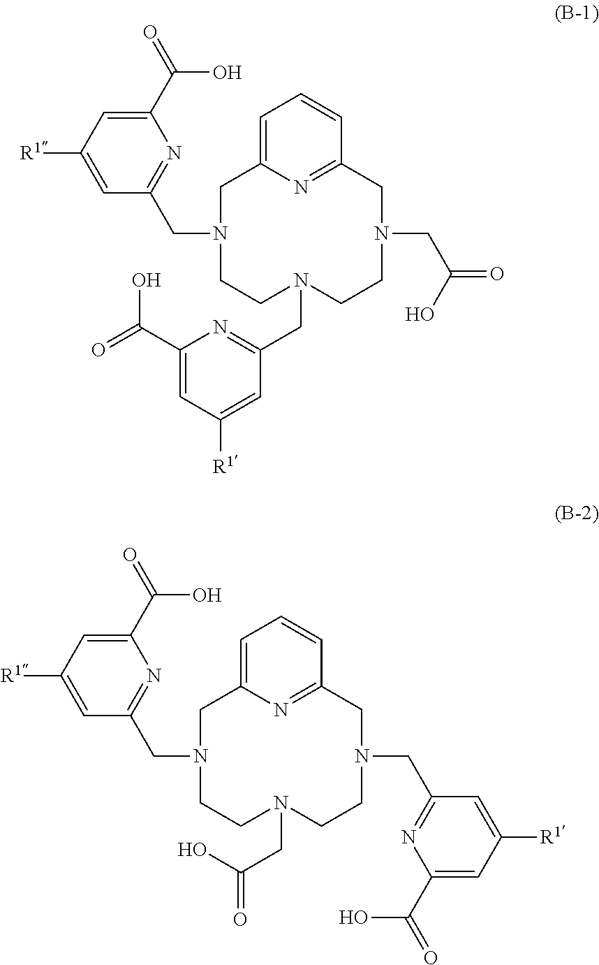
C(N1CC2=CC=CC(=N2)CN(CC(=O)O)CCN(CC2=NC(C(=O)O)=CC([R1])=C2)CC1)C1=NC(C(=O)O)=CC([R1])=C1.C(N1CC2=CC=CC(=N2)CN(CC2=NC(C(=O)O)=CC([R1])=C2)CCN(CC(O)=O)CC1)C1=NC(C(=O)O)=CC([R1])=C1
